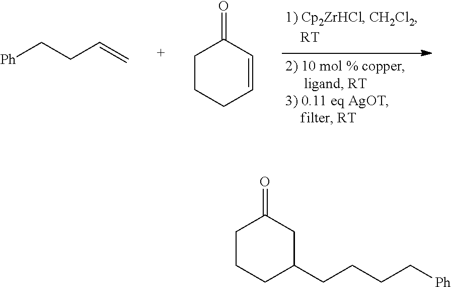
C1CCC(CCCC[Ph])CC1=O.[Ph]CCC=C.C1CCC=CC1=O
